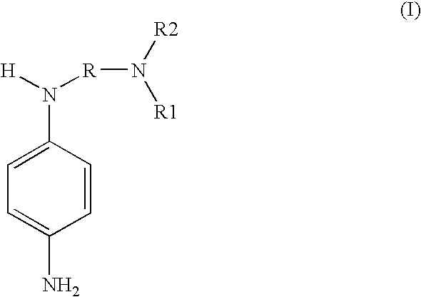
C1=CC(N([H])[R]N([R2])[R1])=CC=C1N
